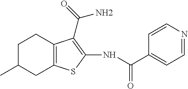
N(C(C1=CC=NC=C1)=O)C1=C(C(N)=O)C2=C(S1)CC(C)CC2
